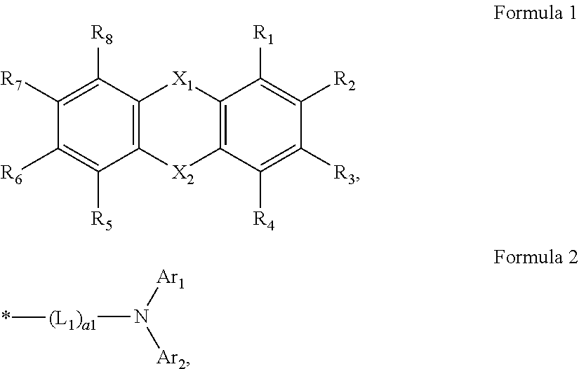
C12=C(C([R4])=C([R3])C([R2])=C1[R1])[X2]C1=C([X1]2)C([R8])=C([R7])C([R6])=C1[R5].[(L1)a1](N([Ar2])[Ar1])*
